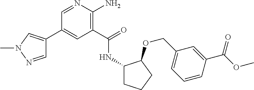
C1(C2=CN(C)N=C2)=CC(C(=O)NC2CCCC2OCC2=CC=CC(C(OC)=O)=C2)=C(N)N=C1
